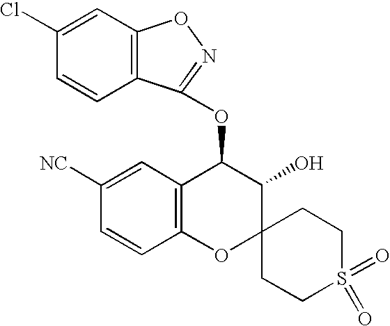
C12=C(C=C([NC])C=C1)C(OC1=NOC3=C1C=CC(Cl)=C3)C(O)C1(O2)CCS(=O)(=O)CC1
